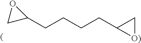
C(CCCC1[O)]C1)C1OC1
